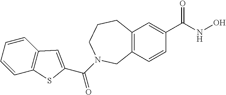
C12=C(C=C(C(=O)NO)C=C1)CCCN(C(=O)C1=CC3=C(C=CC=C3)S1)C2
